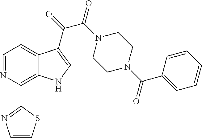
C1(C2=C3C(=CC=N2)C(C(=O)C(N2CCN(C(C4=CC=CC=C4)=O)CC2)=O)=CN3)=NC=CS1
